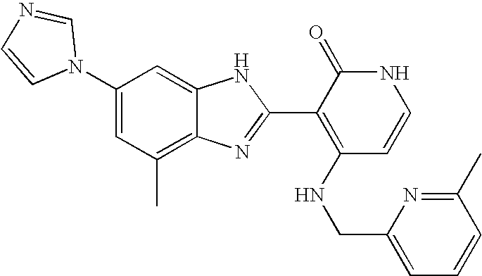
C1(C)=C2C(=CC(N3C=NC=C3)=C1)NC(C1=C(NCC3=CC=CC(C)=N3)C=CNC1=O)=N2
